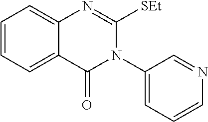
C1=CC=C2C(=C1)N=C([SEt])N(C1=CC=CN=C1)C2=O
